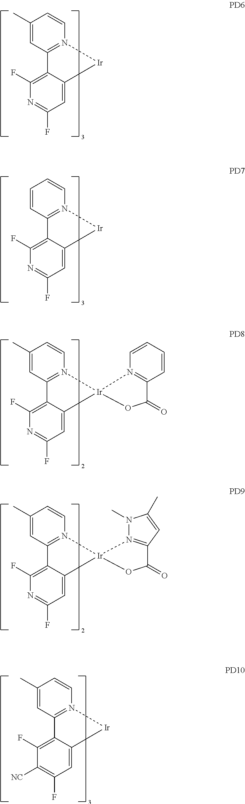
C1(C)=CC2=N(C=C1)[Ir]C1=CC(F)=NC(F)=C21.C1=CC2=N(C=C1)[Ir]C1=CC(F)=NC(F)=C21.C1(C)=CC2=N(C=C1)[Ir]C1=CC(F)=C([NC])C(F)=C21.C1(C)=CC2=N(C=C1)[Ir]1(C3=CC(F)=NC(F)=C23)N2=C(C=CC=C2)C(=O)O1.C1(C)=CC2=N(C=C1)[Ir]1(C3=CC(F)=NC(F)=C23)N2=C(C=C(C)N2C)C(=O)O1
